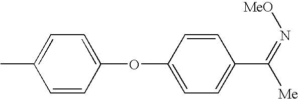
C1=CC(OC2=CC=C(C([Me])=N[MeO])C=C2)=CC=C1C
